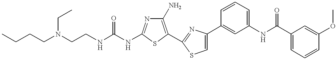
C(NC1=NC(N)=C(C2=NC(C3=CC(NC(C4=CC=CC(OC)=C4)=O)=CC=C3)=CS2)S1)(NCCN(CCCC)CC)=O
